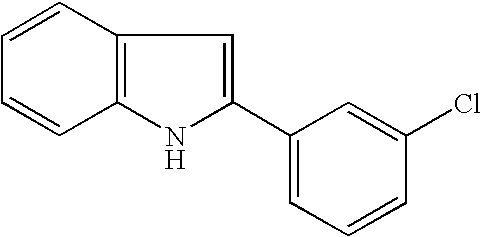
C1=CC2=C(C=C1)NC(C1=CC=CC(Cl)=C1)=C2
